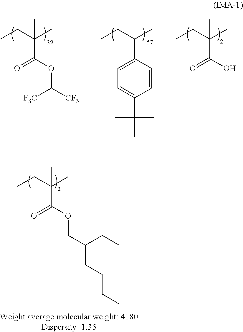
O(C(C(CC)(C)C)=O)CC(CCCC)CC.OC(C(CC)(C)C)=O.C1(C(CC)C)=CC=C(C(C)(C)C)C=C1.O(C(C(CC)(C)C)=O)C([CF3])[F3C]
